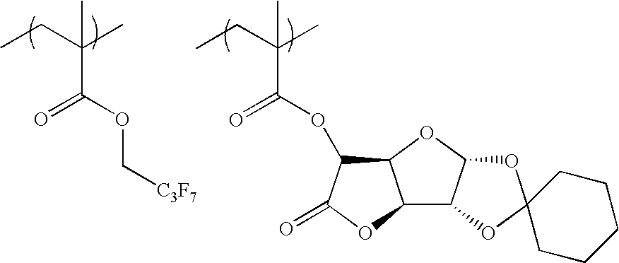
CCC(C)(C(OC[C3F7])=O)C.CCC(C)(C(OC1C2C(OC1=O)C1C(O2)OC2(O1)CCCCC2)=O)C
